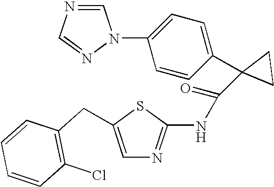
C1=C(CC2=C(Cl)C=CC=C2)SC(NC(=O)C2(C3=CC=C(N4C=NC=N4)C=C3)CC2)=N1
